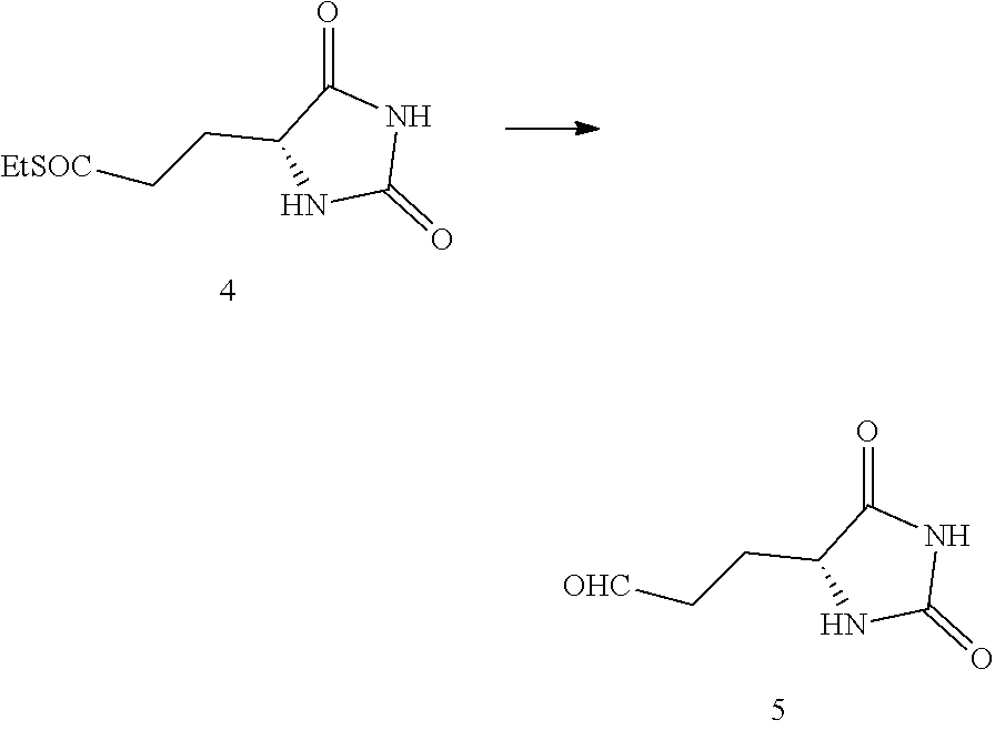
C1(CC[OHC])NC(=O)NC1=O.C1(CC[EtSOC])NC(=O)NC1=O
